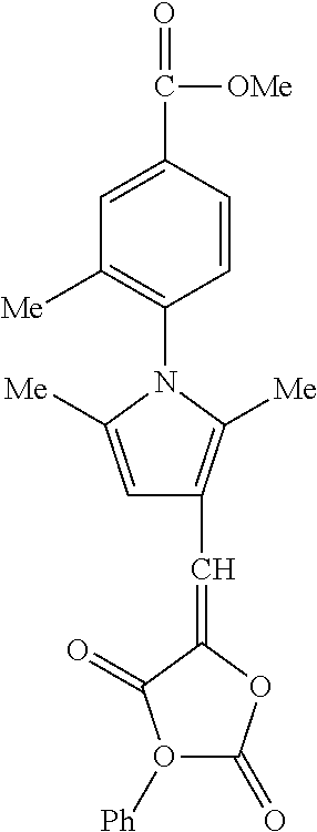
C1=C(C(=O)[OMe])C=CC(N2C([Me])=CC(C=C3OC(=O)O([Ph])C3=O)=C2[Me])=C1[Me]
